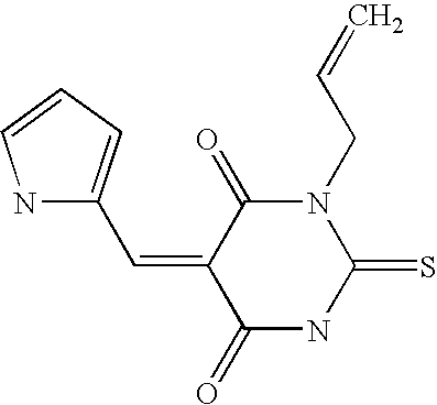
C=CCN1C(=O)C(=CC2=CC=CN2)C(=O)NC1=S
